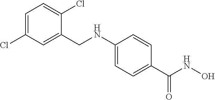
C1=C(Cl)C=C(CNC2=CC=C(C(NO)=O)C=C2)C(Cl)=C1
